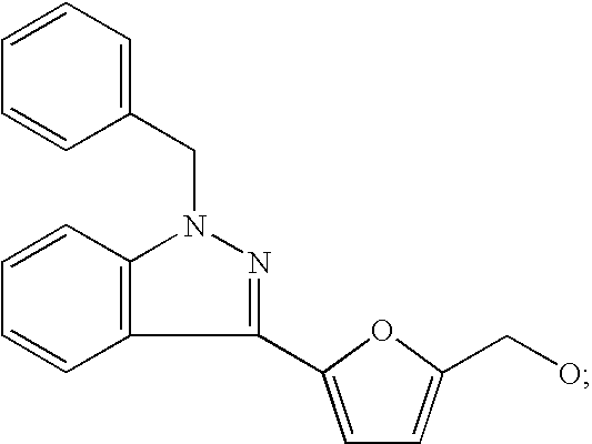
C1(CN2N=C(C3=CC=C(CO)O3)C3=C2C=CC=C3)=CC=CC=C1
